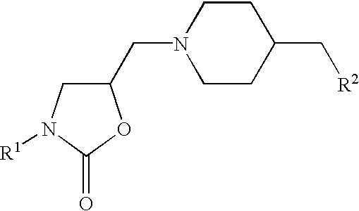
C1CC(C[R2])CCN1CC1CN([R1])C(=O)O1
